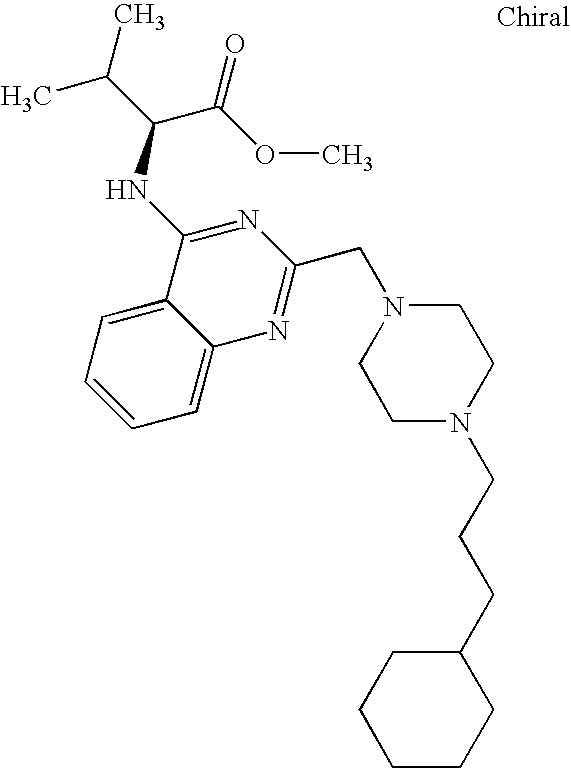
C1=C2C(=CC=C1)C(NC(C(C)C)C(OC)=O)=NC(CN1CCN(CCCC3CCCCC3)CC1)=N2
